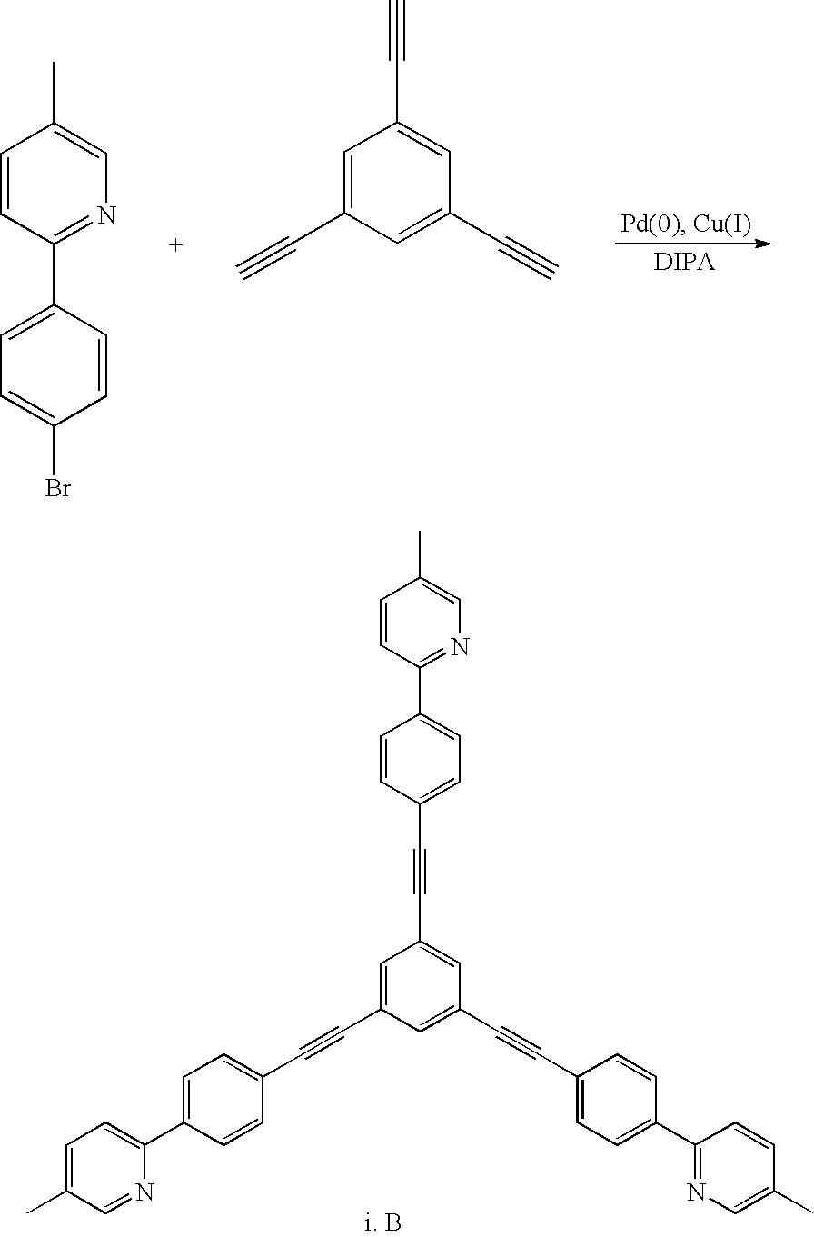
C1=C(C#CC2=CC=C(C3=CC=C(C)C=N3)C=C2)C=C(C#CC2=CC=C(C3=NC=C(C)C=C3)C=C2)C=C1C#CC1=CC=C(C2=NC=C(C)C=C2)C=C1.C1=CC(C2=CC=C(Br)C=C2)=NC=C1C.C1=C(C#C)C=C(C#C)C=C1C#C
